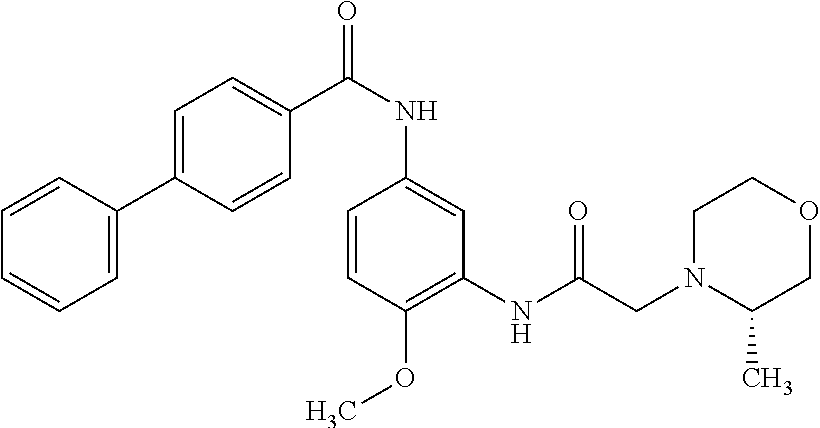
C1=CC(C2=CC=C(C(NC3=CC(NC(CN4C(C)COCC4)=O)=C(OC)C=C3)=O)C=C2)=CC=C1
